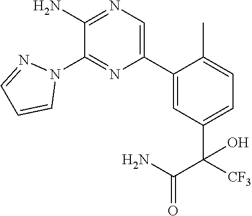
C1(C2=CN=C(N)C(N3N=CC=C3)=N2)=CC(C(C(=O)N)([CF3])O)=CC=C1C
